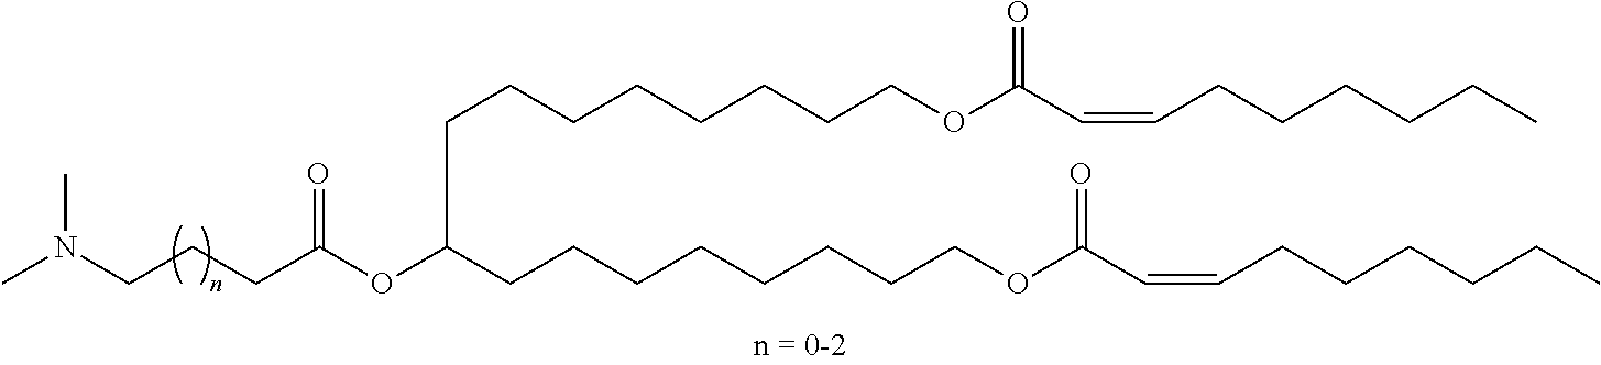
CN(CCCC(OC(CCCCCCCCOC(C=CCCCCCC)=O)CCCCCCCCOC(C=CCCCCCC)=O)=O)C
